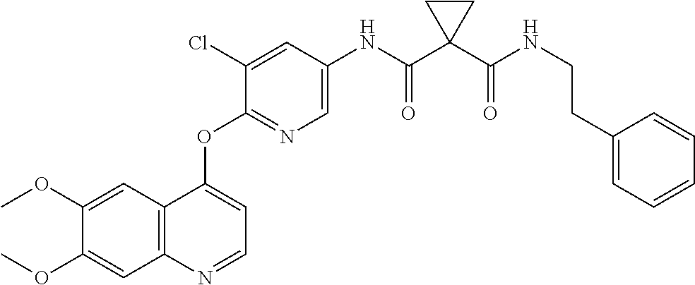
C1=C(OC)C(OC)=CC2=C1C(OC1=NC=C(NC(C3(C(NCCC4=CC=CC=C4)=O)CC3)=O)C=C1Cl)=CC=N2
